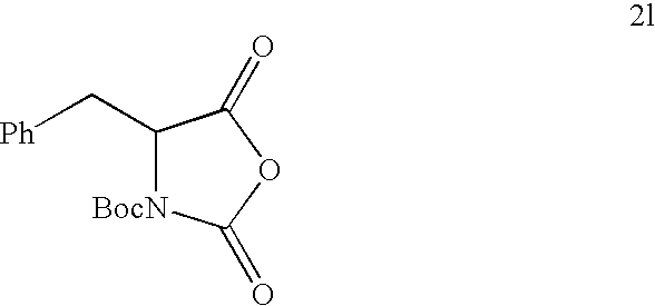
C(C1[BocN]C(=O)OC1=O)[Ph]
